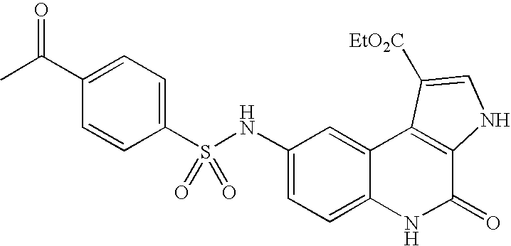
S(C1=CC=C(C(C)=O)C=C1)(NC1=CC=C2C(=C1)C1=C(C(=O)N2)NC=C1[EtO2C])(=O)=O
